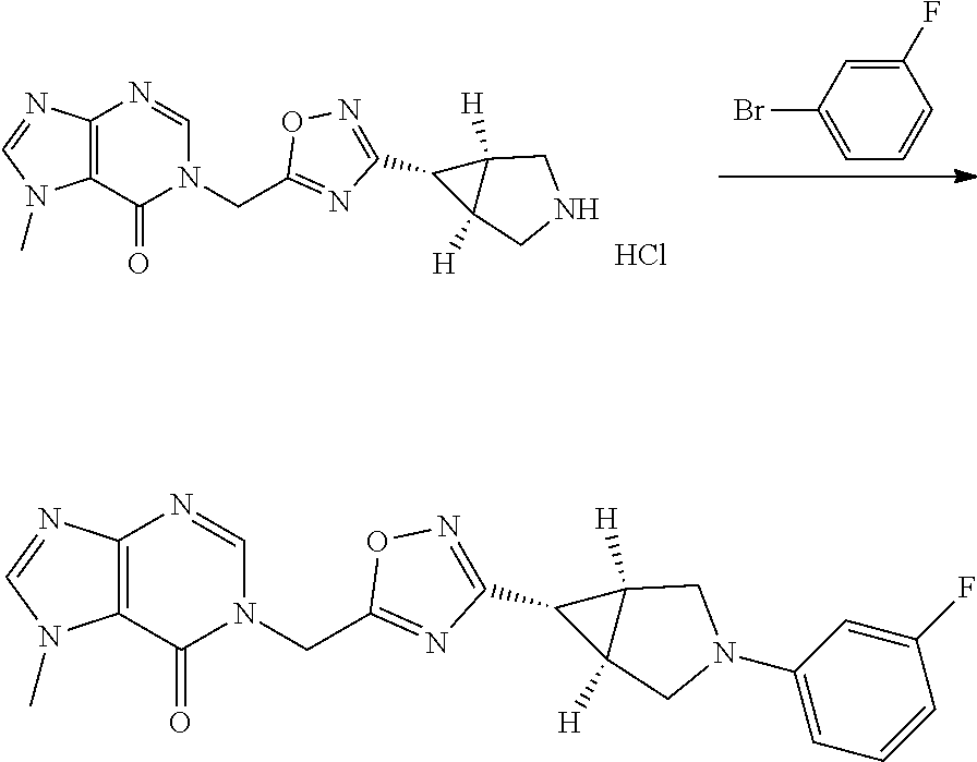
C1=C(F)C=CC=C1Br.C12([H])C(C3=NOC(CN4C(=O)C5=C(N=CN5C)N=C4)=N3)C1([H])CNC2.Cl.C12([H])C(C3=NOC(CN4C(=O)C5=C(N=CN5C)N=C4)=N3)C1([H])CN(C1=CC=CC(F)=C1)C2
